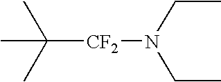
CC([CF2]N(CC)CC)(C)C
